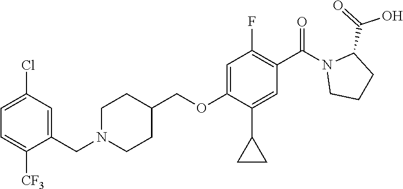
C1=C(Cl)C=C(CN2CCC(COC3=CC(F)=C(C(N4CCCC4C(=O)O)=O)C=C3C3CC3)CC2)C([CF3])=C1
